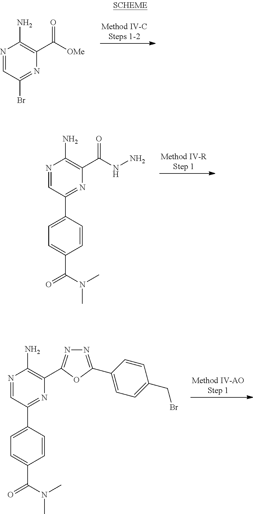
N1=CC(Br)=NC(C([OMe])=O)=C1N.N1=CC(C2=CC=C(C(N(C)C)=O)C=C2)=NC(C(NN)=O)=C1N.N1=CC(C2=CC=C(C(N(C)C)=O)C=C2)=NC(C2=NN=C(C3=CC=C(CBr)C=C3)O2)=C1N
